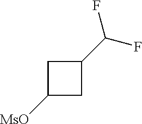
C1([MsO])CC(C(F)F)C1
